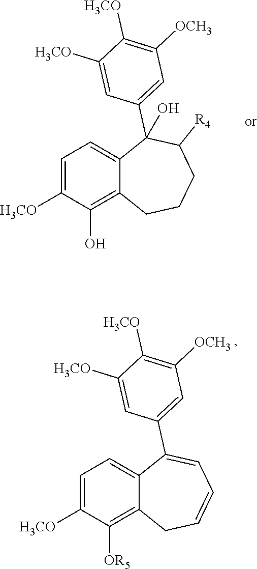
C1=C([H3CO])C(O)=C2C(=C1)C(C1=CC([OCH3])=C([H3CO])C([H3CO])=C1)(O)C([R4])CCC2.C1=C([H3CO])C([OR5])=C2C(=C1)C(C1=CC([OCH3])=C([H3CO])C([H3CO])=C1)=CC=CC2
